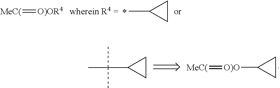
CC1CC1.[O)OR4]=[MeC(].C(C1CC1)(C)(C)C.[O)O](C1CC1)=[MeC(]
